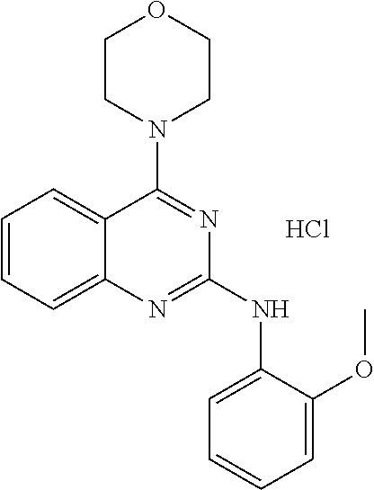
C12=CC=CC=C1N=C(NC1=CC=CC=C1OC)N=C2N1CCOCC1.Cl
